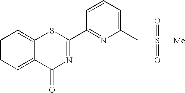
C1=CC=C2C(=C1)SC(C1=NC(CS(=O)([Me])=O)=CC=C1)=NC2=O
